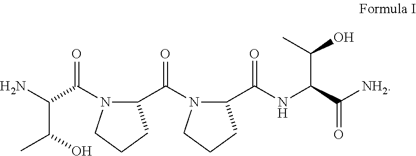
C1(C(N2C(C(NC(C([NH2])=O)C(C)O)=O)CCC2)=O)N(C(C(N)C(O)C)=O)CCC1
